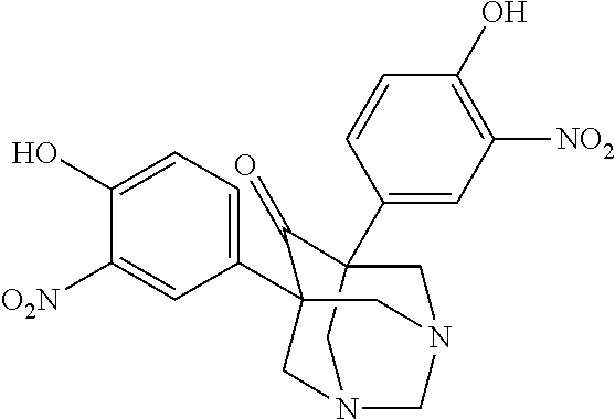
C1N2CN3CC(C4=CC=C(O)C([O2N])=C4)(C(=O)C1(C1=CC([NO2])=C(O)C=C1)C3)C2
